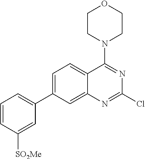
C1=CC([SO2Me])=CC(C2=CC=C3C(=C2)N=C(Cl)N=C3N2CCOCC2)=C1
